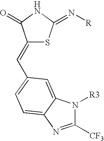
C1(=CC2=CC=C3C(=C2)N([R3])C([CF3])=N3)SC(=N[R])NC1=O
